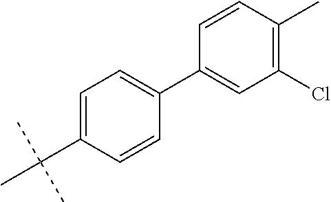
C1=C(C(C)(C)C)C=CC(C2=CC(Cl)=C(C)C=C2)=C1
